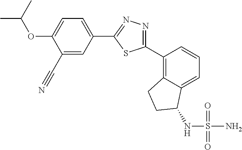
C1(C#N)=CC(C2=NN=C(C3=C4C(=CC=C3)C(NS(=O)(=O)N)CC4)S2)=CC=C1OC(C)C
